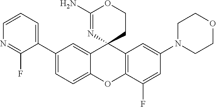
C1(C2=CC=C3C(=C2)C2(C4=C(O3)C(F)=CC(N3CCOCC3)=C4)CCOC(N)=N2)=CC=CN=C1F
